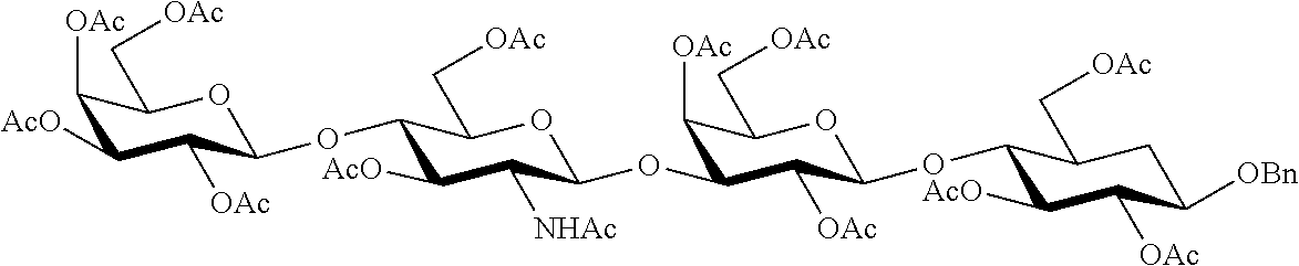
C1([OAc])C([AcO])C([OAc])C(OC2C([AcO])C([NHAc])C(OC3C([OAc])C(C[OAc])OC(OC4C([AcO])C([OAc])C([OBn])CC4C[OAc])C3[OAc])OC2C[OAc])OC1C[OAc]
